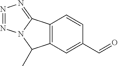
C1(C=O)=CC2=C(C=C1)C1=NN=NN1C2C
